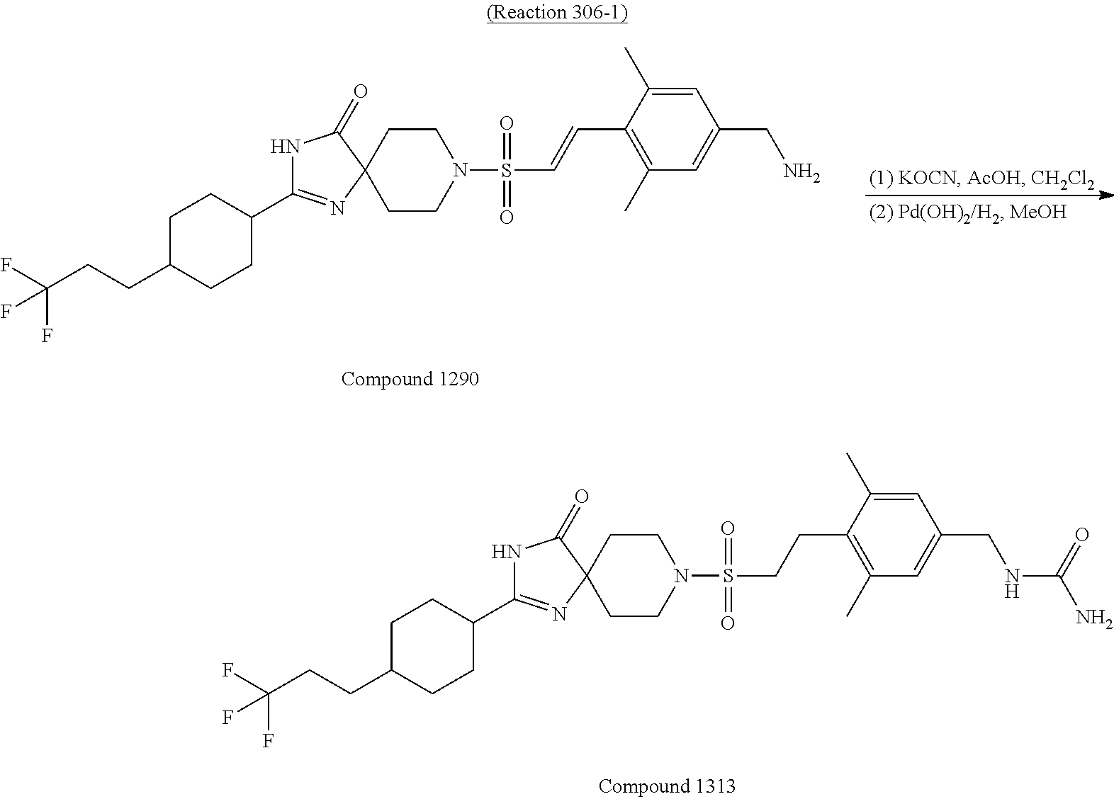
C1CN(S(CCC2=C(C)C=C(CNC(N)=O)C=C2C)(=O)=O)CCC12N=C(C1CCC(CCC(F)(F)F)CC1)NC2=O.C1CN(S(C=CC2=C(C)C=C(CN)C=C2C)(=O)=O)CCC12N=C(C1CCC(CCC(F)(F)F)CC1)NC2=O
